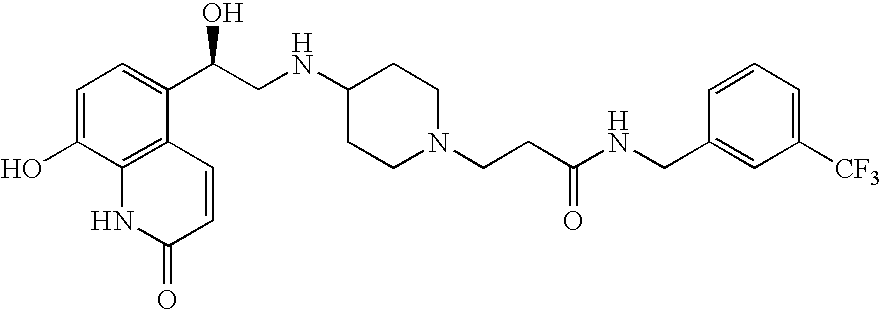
C1=C(O)C2=C(C(C(CNC3CCN(CCC(NCC4=CC([CF3])=CC=C4)=O)CC3)O)=C1)C=CC(=O)N2
